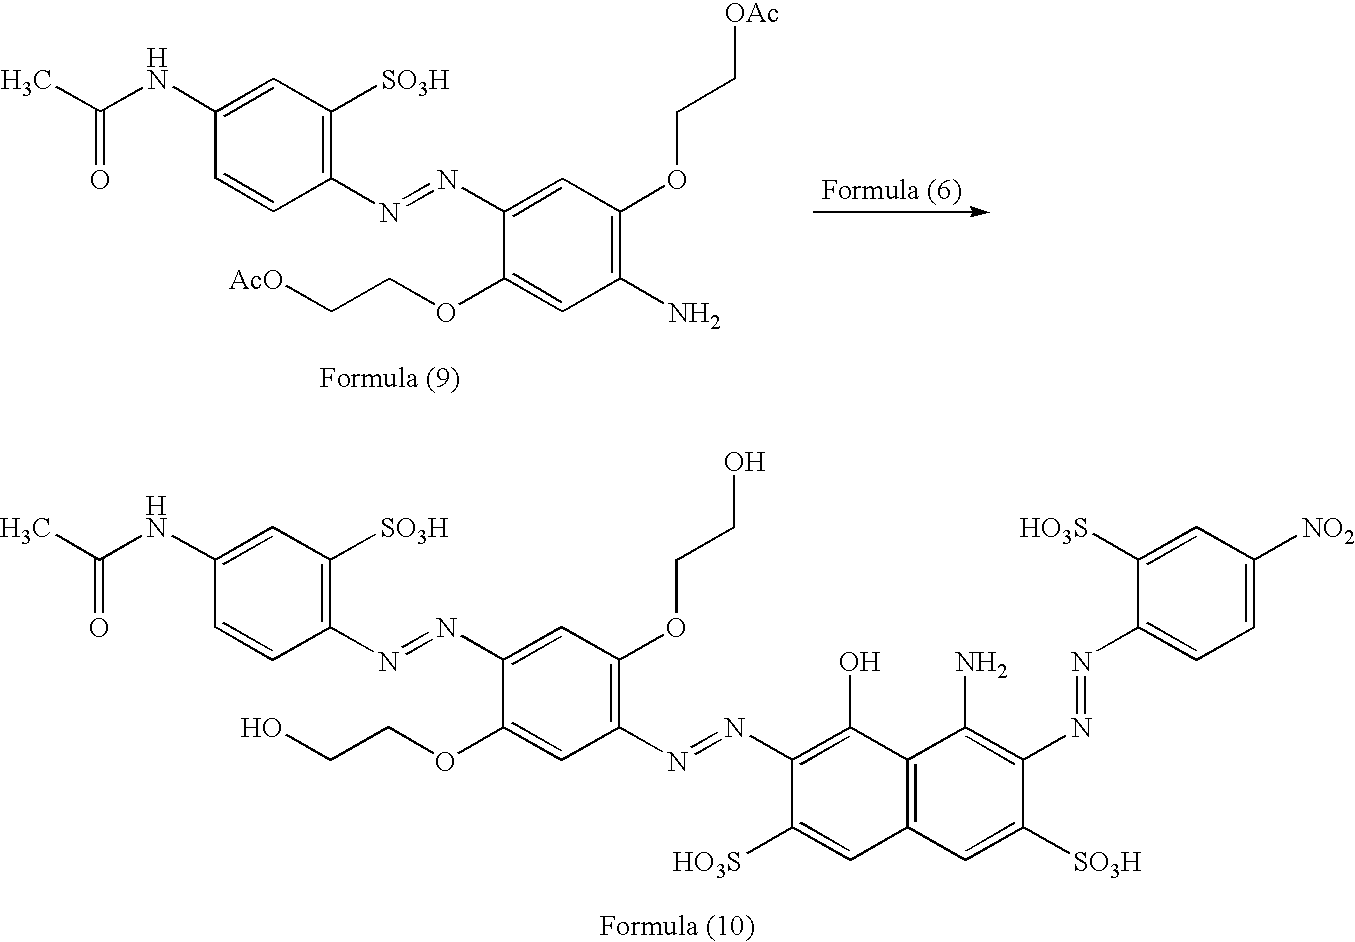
C1=CC(N=NC2=CC(OCCO)=C(N=NC3=C(O)C4=C(C=C3[HO3S])C=C([SO3H])C(N=NC3=CC=C([NO2])C=C3[HO3S])=C4N)C=C2OCCO)=C([SO3H])C=C1NC(C)=O.C1=CC(N=NC2=CC(OCC[OAc])=C(N)C=C2OCC[AcO])=C([SO3H])C=C1NC(C)=O
